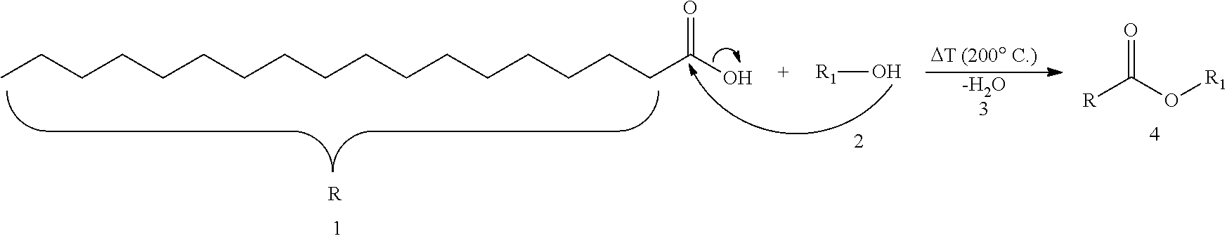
CCCCCCCCCCCCCCCCCC(O)=O.[R].[-H2O3].[R1]O.[R]C(O[R1])=O
